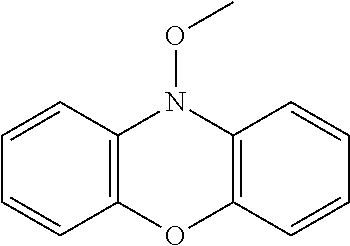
C1=CC2=C(C=C1)OC1=C(N2OC)C=CC=C1
